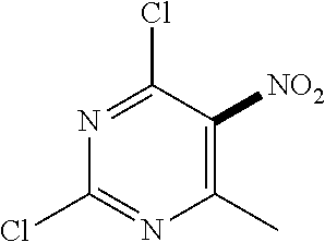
N1=C(Cl)C([NO2])=C(C)N=C1Cl
